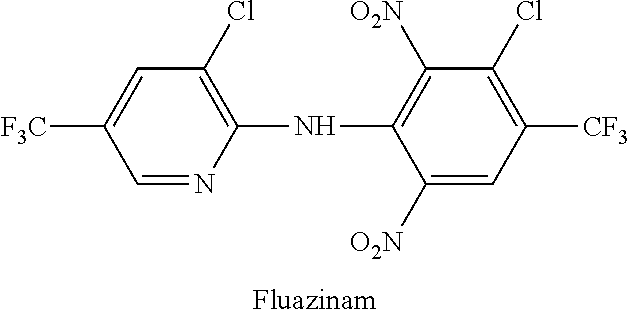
C1=NC(NC2=C([O2N])C(Cl)=C([CF3])C=C2[O2N])=C(Cl)C=C1[F3C]
